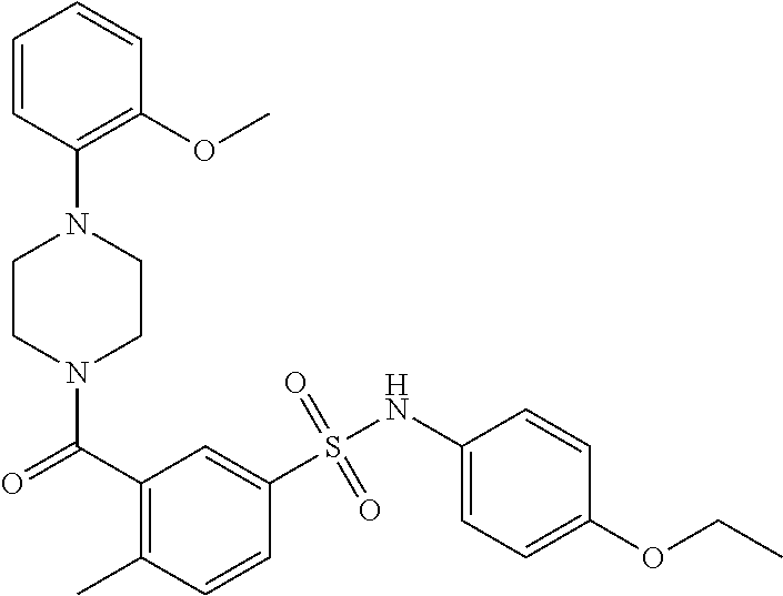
N1(C(C2=C(C)C=CC(S(NC3=CC=C(OCC)C=C3)(=O)=O)=C2)=O)CCN(C2=C(OC)C=CC=C2)CC1
